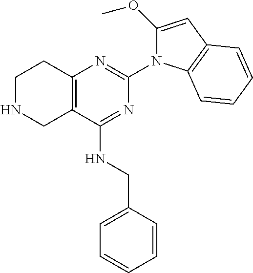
C12=C(C(NCC3=CC=CC=C3)=NC(N3C(OC)=CC4=C3C=CC=C4)=N1)CNCC2
